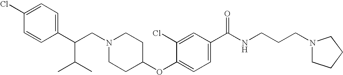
C(N1CCC(OC2=CC=C(C(NCCCN3CCCC3)=O)C=C2Cl)CC1)C(C1=CC=C(Cl)C=C1)C(C)C
